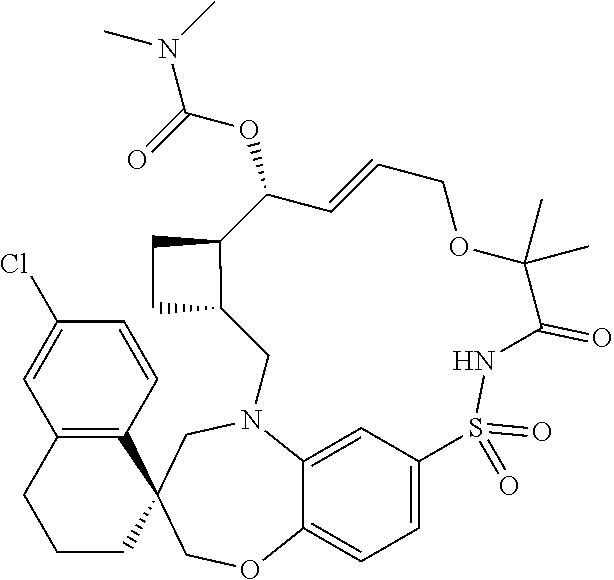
C12=CC3=CC=C1OCC1(CN2CC2C(C(OC(=O)N(C)C)C=CCOC(C)(C)C(=O)NS3(=O)=O)CC2)C2=C(CCC1)C=C(Cl)C=C2
